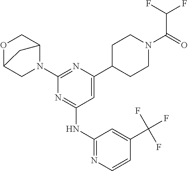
N1=C(NC2=NC=CC(C(F)(F)F)=C2)C=C(C2CCN(C(=O)C(F)F)CC2)N=C1N1C2COC(C1)C2
